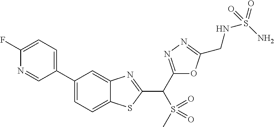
C1=C(C2=CC=C(F)N=C2)C=C2C(=C1)SC(C(C1=NN=C(CNS(=O)(N)=O)O1)S(C)(=O)=O)=N2
